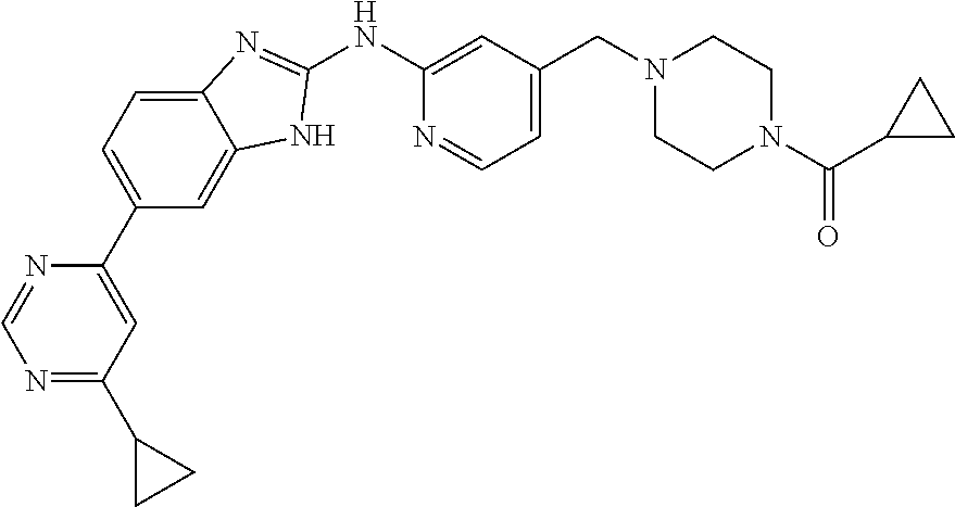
C12=CC=C(C3=CC(C4CC4)=NC=N3)C=C1NC(NC1=CC(CN3CCN(C(=O)C4CC4)CC3)=CC=N1)=N2
